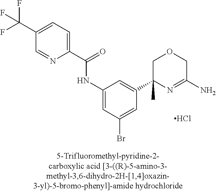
C1=C(C(=O)NC2=CC(Br)=CC(C3(C)N=C(N)COC3)=C2)N=CC(C(F)(F)F)=C1.Cl
